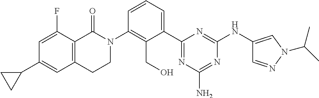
C1(C2=CC3=C(C(F)=C2)C(=O)N(C2=C(CO)C(C4=NC(N)=NC(NC5=CN(C(C)C)N=C5)=N4)=CC=C2)CC3)CC1
